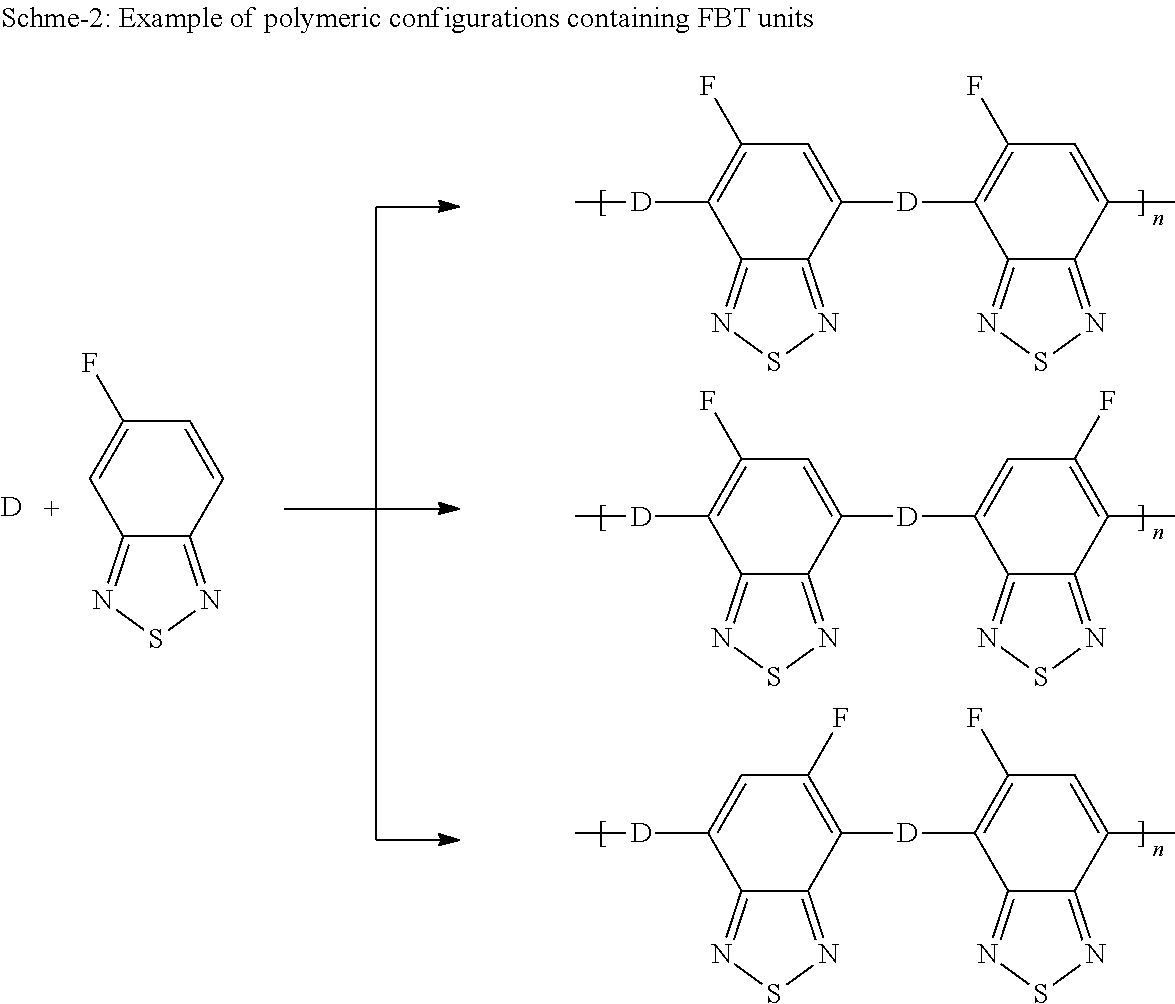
C1=C([D]C2=C(F)C=C(C)C3=NSN=C23)C2=NSN=C2C([D]C)=C1F.C1=C([D]C2=CC(F)=C(C)C3=NSN=C23)C2=NSN=C2C([D]C)=C1F.C1(F)=C([D]C2=C(F)C=C(C)C3=NSN=C23)C2=NSN=C2C([D]C)=C1.[D].C1=CC2=NSN=C2C=C1F
